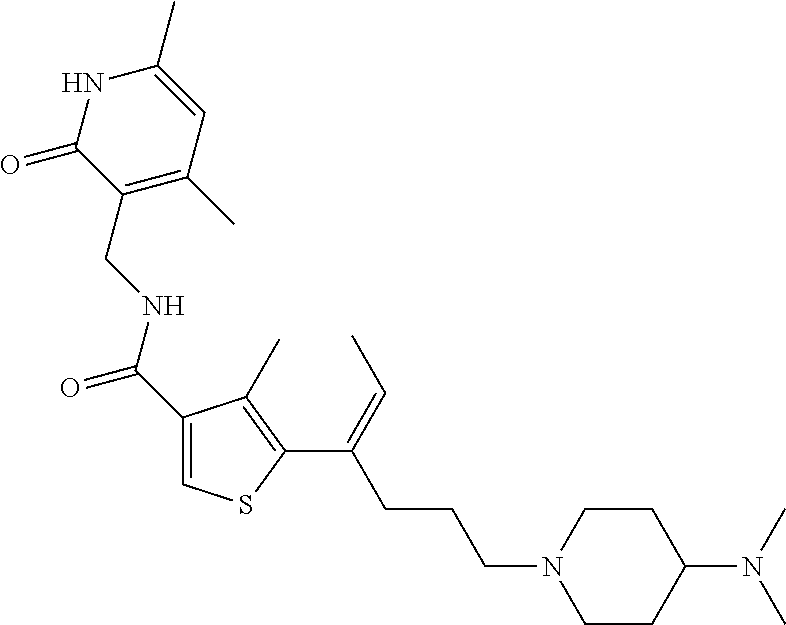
C1(C(=O)NCC2=C(C)C=C(C)NC2=O)=CSC(C(=CC)CCCN2CCC(N(C)C)CC2)=C1C
